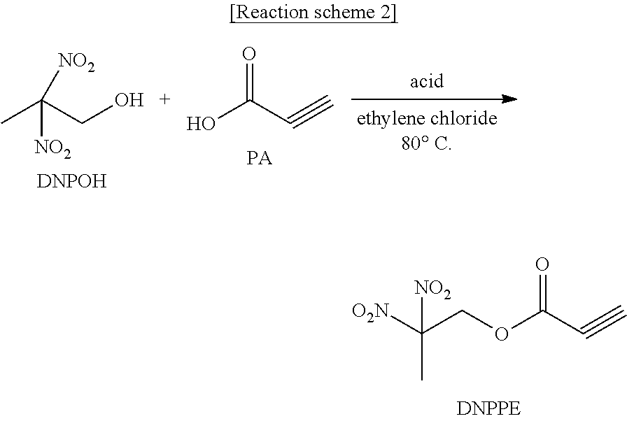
O(C(C#C)=O)CC([O2N])(C)[NO2].CC(CO)([NO2])[NO2].[DNPOH].OC(C#C)=O
